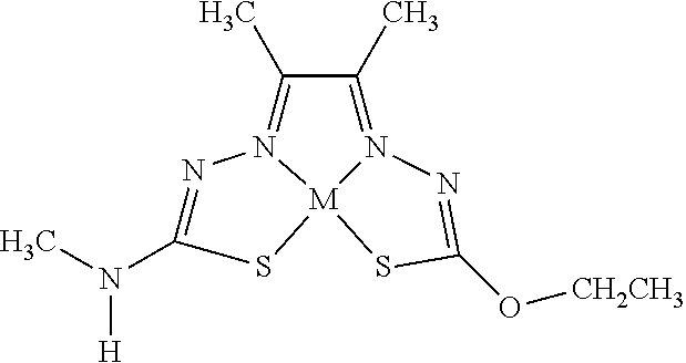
N1=C(N(C)[H])S[M]23N1=C(C)C(C)=N2N=C(O[CH2CH3])S3
